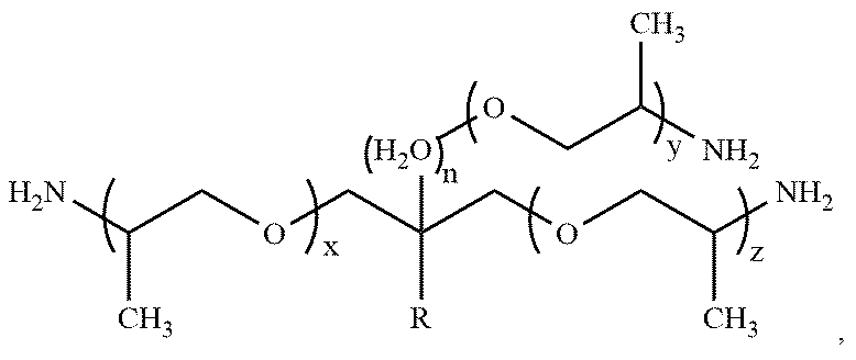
C(COCC(COCC(N)C)([R])OOCC(N)C)(N)C
